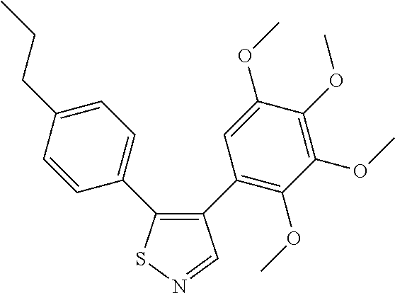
C1=CC(C2=C(C3=C(OC)C(OC)=C(OC)C(OC)=C3)C=NS2)=CC=C1CCC
